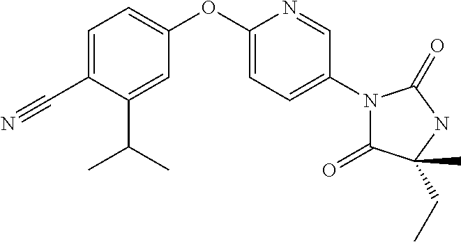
C1=C(C#N)C(C(C)C)=CC(OC2=CC=C(N3C(=O)C(C)(CC)NC3=O)C=N2)=C1
